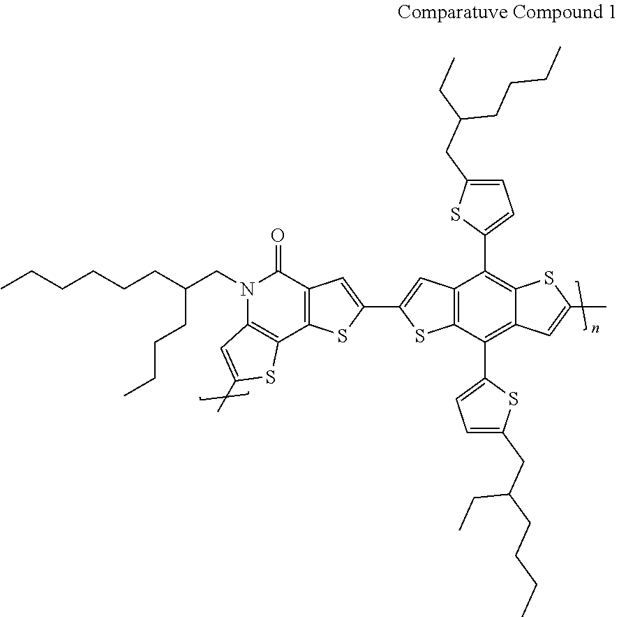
CCCCCCC(CN1C2=C(C3=C(C1=O)C=C(C1=CC4=C(S1)C(C1=CC=C(CC(CCCC)CC)S1)=C1C(=C4C4=CC=C(CC(CC)CCCC)S4)SC(C)=C1)S3)SC(C)=C2)CCCC
